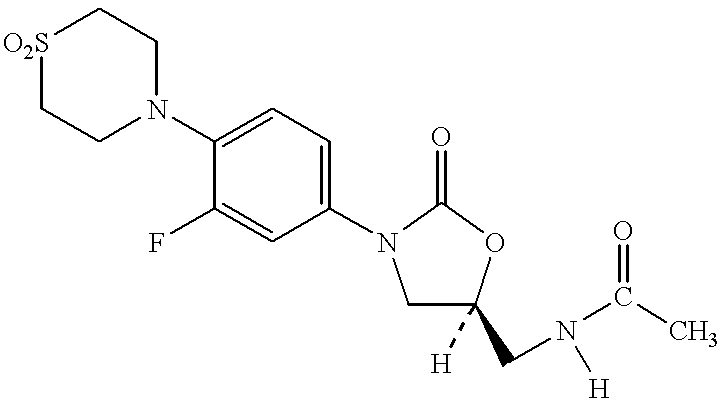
[O2S]1CCN(C2=CC=C(N3CC([H])(CN(C(C)=O)[H])OC3=O)C=C2F)CC1
